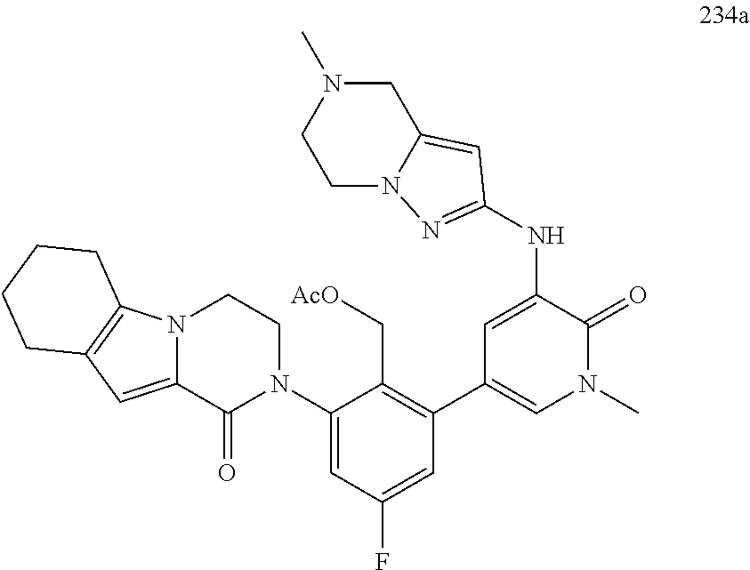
N(C1=CC(C2=C(C[AcO])C(N3CCN4C(=CC5=C4CCCC5)C3=O)=CC(F)=C2)=CN(C)C1=O)C1=NN2CCN(C)CC2=C1
